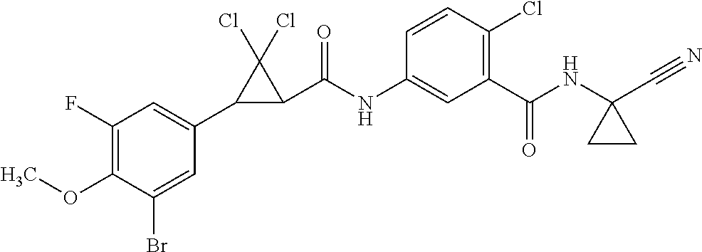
C1(C2C(C(NC3=CC(C(NC4(C#N)CC4)=O)=C(Cl)C=C3)=O)C2(Cl)Cl)=CC(F)=C(OC)C(Br)=C1
